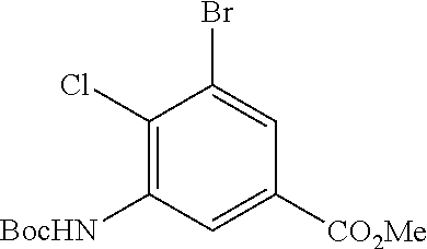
C1(Cl)=C([BocHN])C=C([CO2Me])C=C1Br
